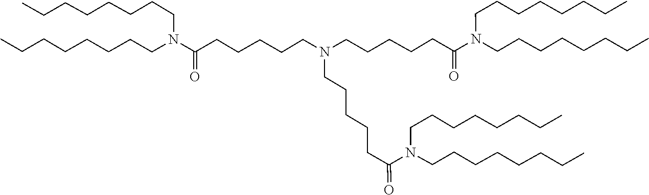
C(CCN(C(CCCCCN(CCCCCC(N(CCCCCCCC)CCCCCCCC)=O)CCCCCC(N(CCCCCCCC)CCCCCCCC)=O)=O)CCCCCCCC)CCCCC
